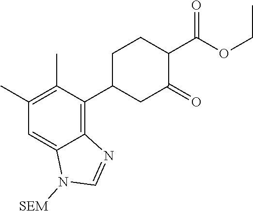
C1(C)=C(C)C(C2CC(=O)C(C(OCC)=O)CC2)=C2C(=C1)N([SEM])C=N2
